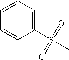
O=S(C)(=O)C1=CC=CC=C1
